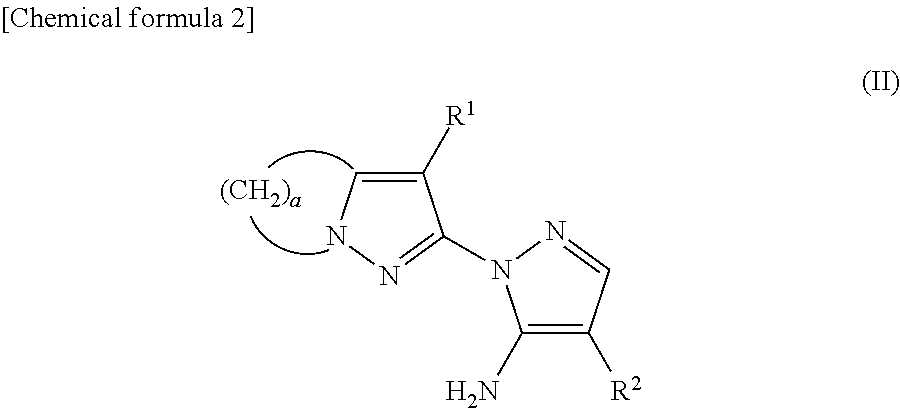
N1=CC([R2])=C(N)N1C1=NNC=C1[R1]
